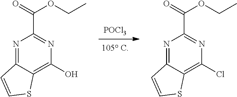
[POCl3].N1=C2C(=C(O)N=C1C(=O)OCC)SC=C2.N1=C2C(=C(Cl)N=C1C(=O)OCC)SC=C2
